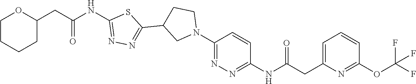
C1CCCC(CC(NC2=NN=C(C3CN(C4=NN=C(NC(CC5=CC=CC(OC(F)(F)F)=N5)=O)C=C4)CC3)S2)=O)O1
